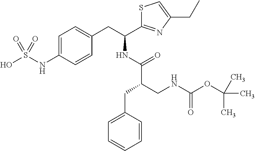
C1=C(NS(O)(=O)=O)C=CC(CC(C2=NC(CC)=CS2)NC(=O)C(CC2=CC=CC=C2)CNC(OC(C)(C)C)=O)=C1
